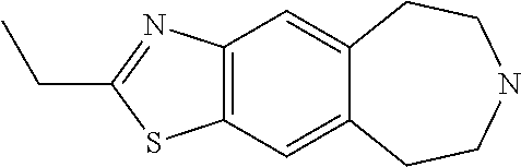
C12=CC3=C(C=C1CCNCC2)SC(CC)=N3
